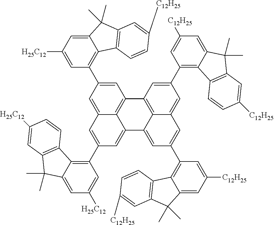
C1=C(C2=C3C(=CC([H25C12])=C2)C(C)(C)C2=C3C=CC([C12H25])=C2)C=C2C3=C1C1=C4C(=CC(C5=C6C(=CC([C12H25])=C5)C(C)(C)C5=C6C=CC([C12H25])=C5)=CC4=CC(C4=C5C(=CC([C12H25])=C4)C(C)(C)C4=C5C=CC([C12H25])=C4)=C1)C3=CC(C1=C3C(=CC([H25C12])=C1)C(C)(C)C1=C3C=CC([H25C12])=C1)=C2
